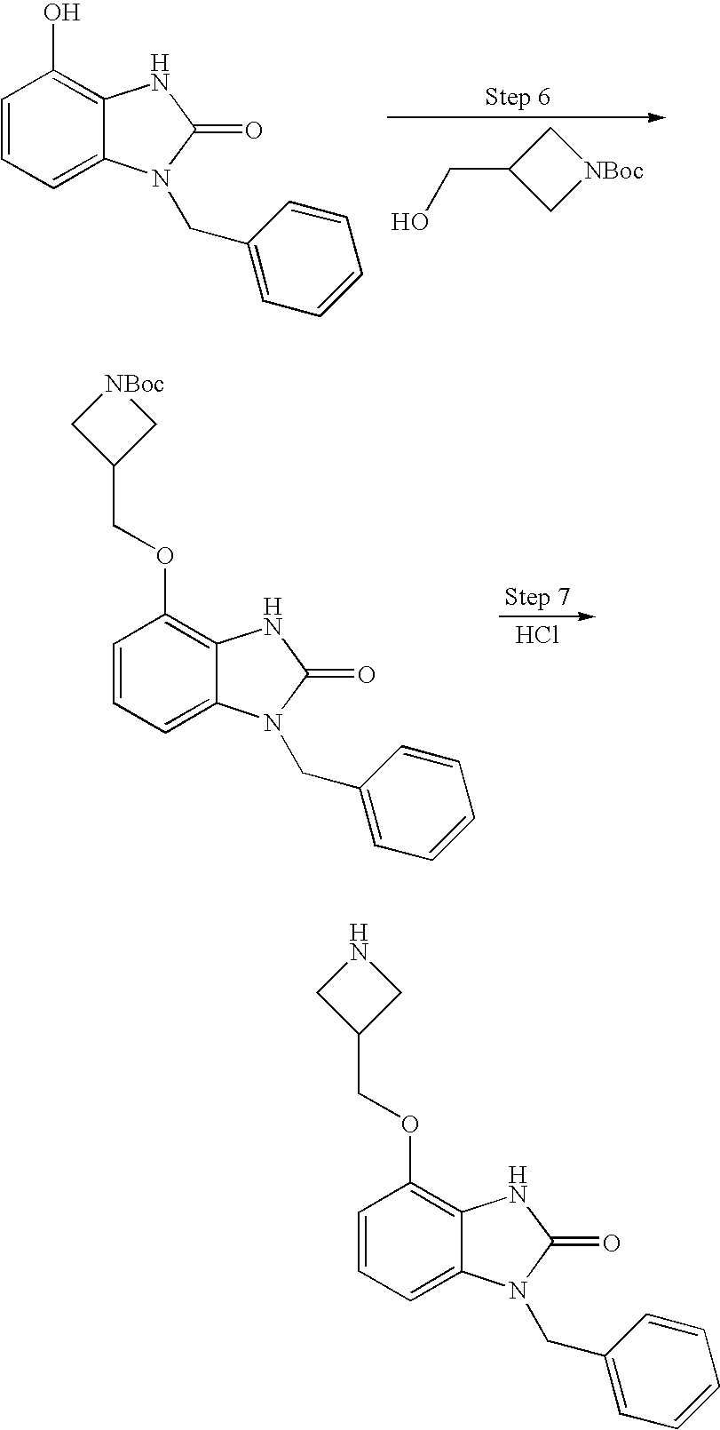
C1(CO)C[NBoc]C1.C1=CC=C2C(=C1O)NC(=O)N2CC1=CC=CC=C1.Cl.C1=CC=C2C(=C1OCC1C[NBoc]C1)NC(=O)N2CC1=CC=CC=C1.C1=CC=C2C(=C1OCC1CNC1)NC(=O)N2CC1=CC=CC=C1
